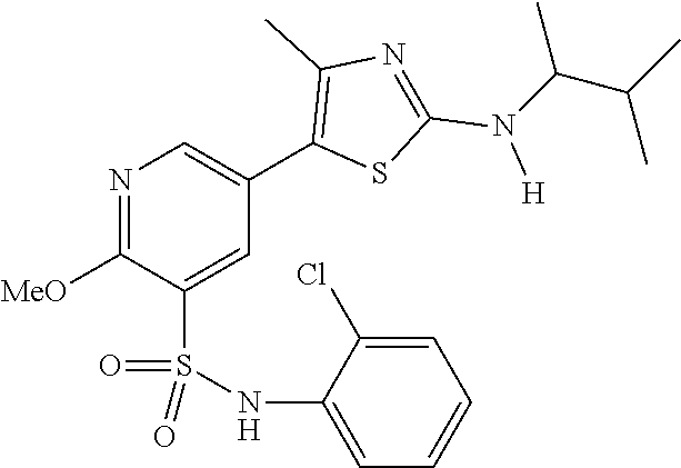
N1=C([MeO])C(S(NC2=CC=CC=C2Cl)(=O)=O)=CC(C2=C(C)N=C(N([H])C(C(C)C)C)S2)=C1
